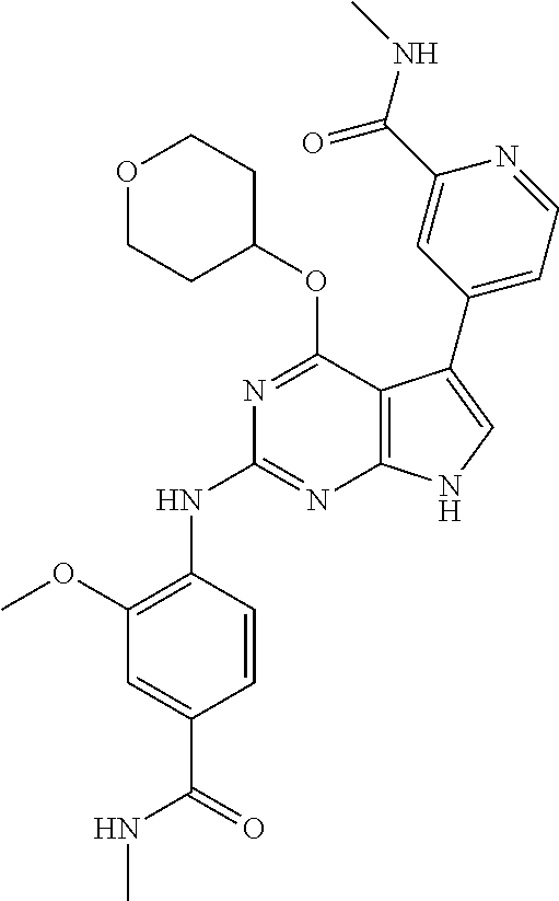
N(C1=NC2=C(C(OC3CCOCC3)=N1)C(C1=CC=NC(C(NC)=O)=C1)=CN2)C1=C(OC)C=C(C(=O)NC)C=C1
